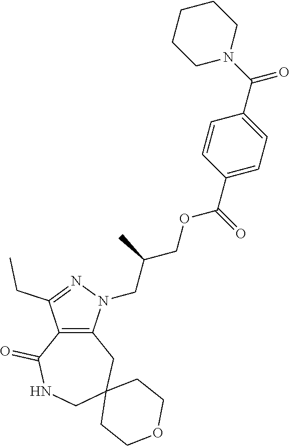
C12=C(N(CC(COC(C3=CC=C(C(=O)N4CCCCC4)C=C3)=O)C)N=C1CC)CC1(CNC2=O)CCOCC1
